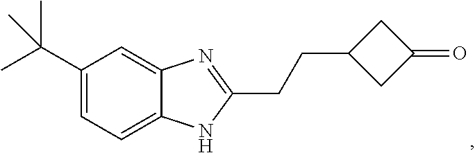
C12=CC(C(C)(C)C)=CC=C1NC(CCC1CC(=O)C1)=N2
